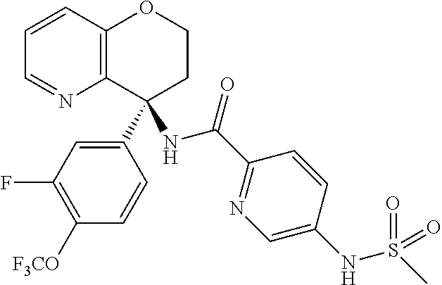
C1=CC2=C(N=C1)C(C1=CC(F)=C([F3CO])C=C1)(NC(=O)C1=NC=C(NS(C)(=O)=O)C=C1)CCO2
